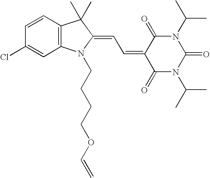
C1=CC2=C(C=C1Cl)N(CCCCOC=C)C(=CC=C1C(=O)N(C(C)C)C(=O)N(C(C)C)C1=O)C2(C)C
